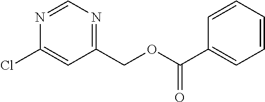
C1(COC(C2=CC=CC=C2)=O)=NC=NC(Cl)=C1
